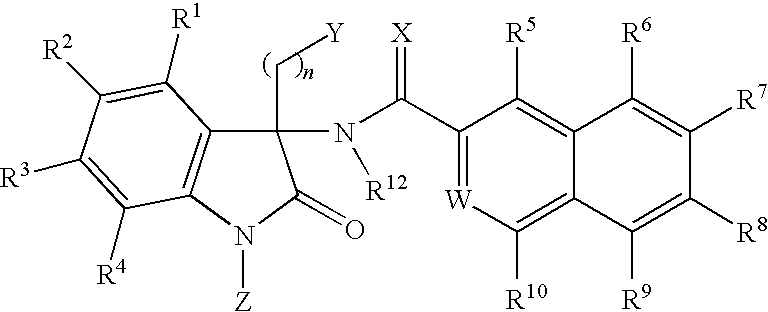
C1(N([R12])C(C2=[W]C([R10])=C3C(=C2[R5])C([R6])=C([R7])C([R8])=C3[R9])=[X])(C[Y])C2=C(N([Z])C1=O)C([R4])=C([R3])C([R2])=C2[R1]
